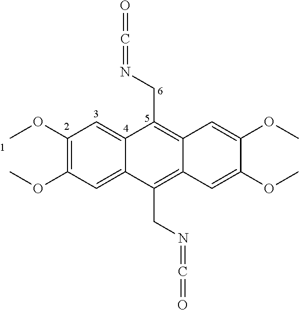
C1(OC)=C(OC)C=C2C(=C1)C(CN=C=O)=C1C(=C2CN=C=O)C=C(OC)C(OC)=C1
